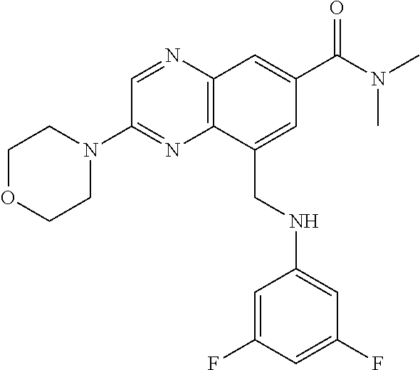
C1OCCN(C2=NC3=C(N=C2)C=C(C(=O)N(C)C)C=C3CNC2=CC(F)=CC(F)=C2)C1
